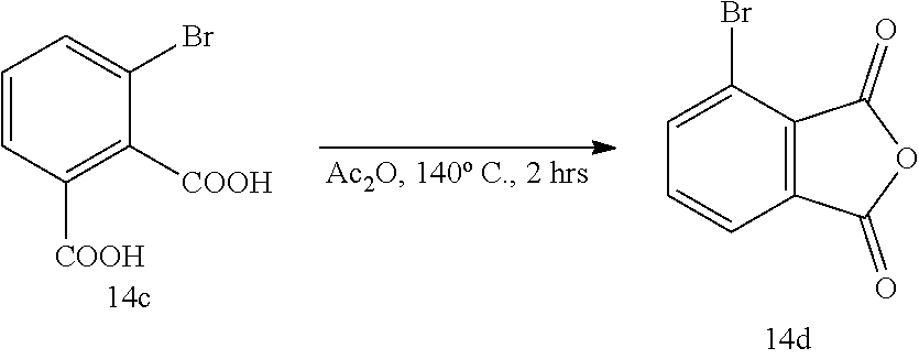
C1=CC([COOH])=C([COOH])C(Br)=C1.C1(Br)=CC=CC2=C1C(=O)OC2=O
